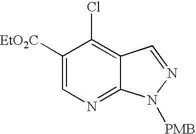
C1([EtO2C])=CN=C2C(=C1Cl)C=NN2[PMB]
